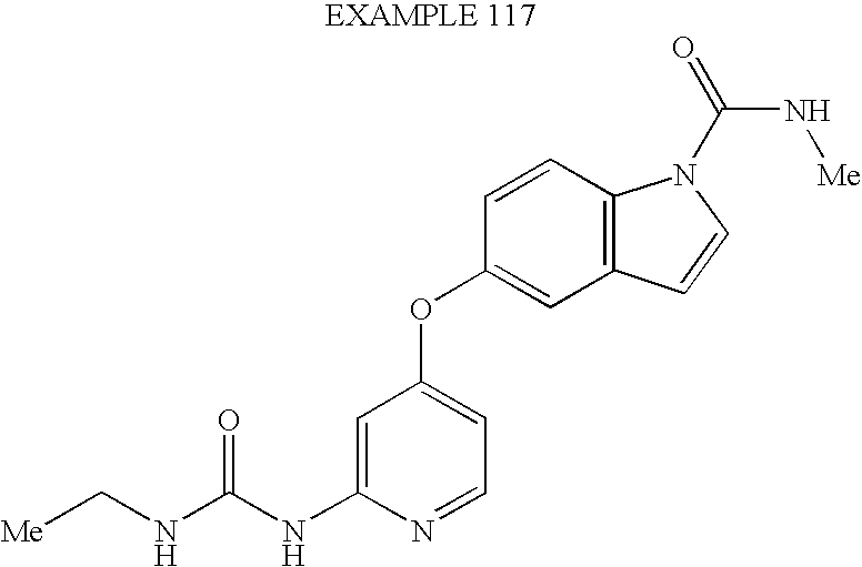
C(NC(NC1=CC(OC2=CC3=C(C=C2)N(C(=O)N[Me])C=C3)=CC=N1)=O)[Me]
